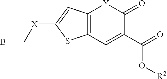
C12=C(C=C(C(=O)O[R2])C(=O)[Y]1)SC([X]CB)=C2
